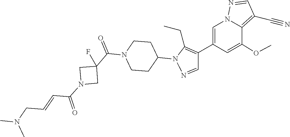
C1(C2=C(CC)N(C3CCN(C(C4(F)CN(C(C=CCN(C)C)=O)C4)=O)CC3)N=C2)=CN2C(=C(C#N)C=N2)C(OC)=C1
